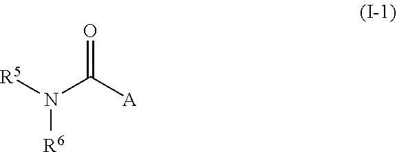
[R5]N(C([A])=O)[R6]
